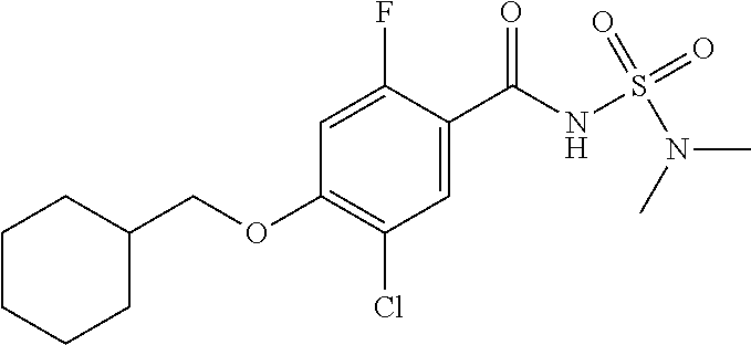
O=S(N(C)C)(NC(C1=CC(Cl)=C(OCC2CCCCC2)C=C1F)=O)=O
